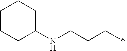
C1(NCCCC)CCCCC1
